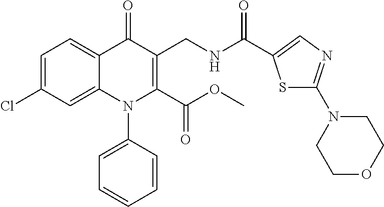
C1=C(Cl)C=C2C(=C1)C(=O)C(CNC(=O)C1=CN=C(N3CCOCC3)S1)=C(C(OC)=O)N2C1=CC=CC=C1
